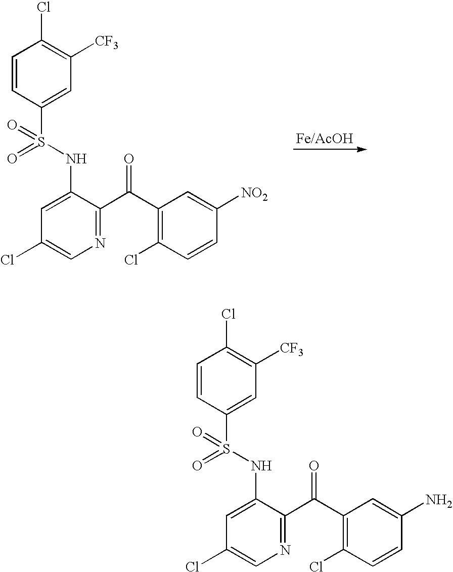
C1(Cl)=CN=C(C(C2=C(Cl)C=CC([NO2])=C2)=O)C(NS(=O)(=O)C2=CC([CF3])=C(Cl)C=C2)=C1.C1(Cl)=CN=C(C(C2=C(Cl)C=CC(N)=C2)=O)C(NS(=O)(=O)C2=CC([CF3])=C(Cl)C=C2)=C1
